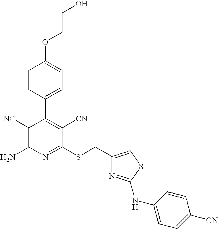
O(C1=CC=C(C2=C([CN])C(SCC3=CSC(NC4=CC=C([CN])C=C4)=N3)=NC(N)=C2[NC])C=C1)CCO
